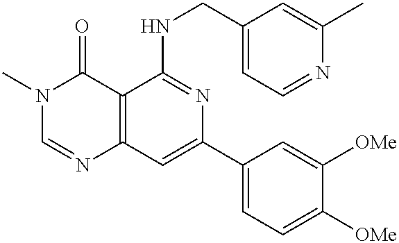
C12=C(C=C(C3=CC=C([OMe])C([OMe])=C3)N=C1NCC1=CC=NC(C)=C1)N=CN(C)C2=O
